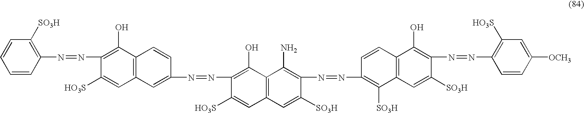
C1=CC(N=NC2=C(O)C3=C(C=C2[HO3S])C=C(N=NC2=C(O)C4=C(C=C2[HO3S])C=C([SO3H])C(N=NC2=C([SO3H])C5=C(C=C2)C(O)=C(N=NC2=C([HO3S])C=C([OCH3])C=C2)C([SO3H])=C5)=C4N)C=C3)=C([SO3H])C=C1
